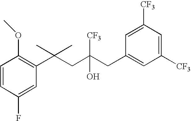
C1(F)=CC(C(CC(CC2=CC([CF3])=CC([CF3])=C2)(O)[CF3])(C)C)=C(OC)C=C1
